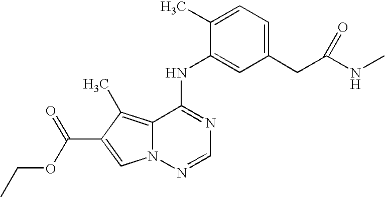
C1=C(C)C(NC2=NC=NN3C2=C(C)C(C(=O)OCC)=C3)=CC(CC(NC)=O)=C1
